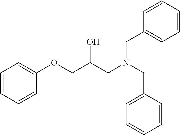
C1=C(CN(CC2=CC=CC=C2)CC(COC2=CC=CC=C2)O)C=CC=C1
